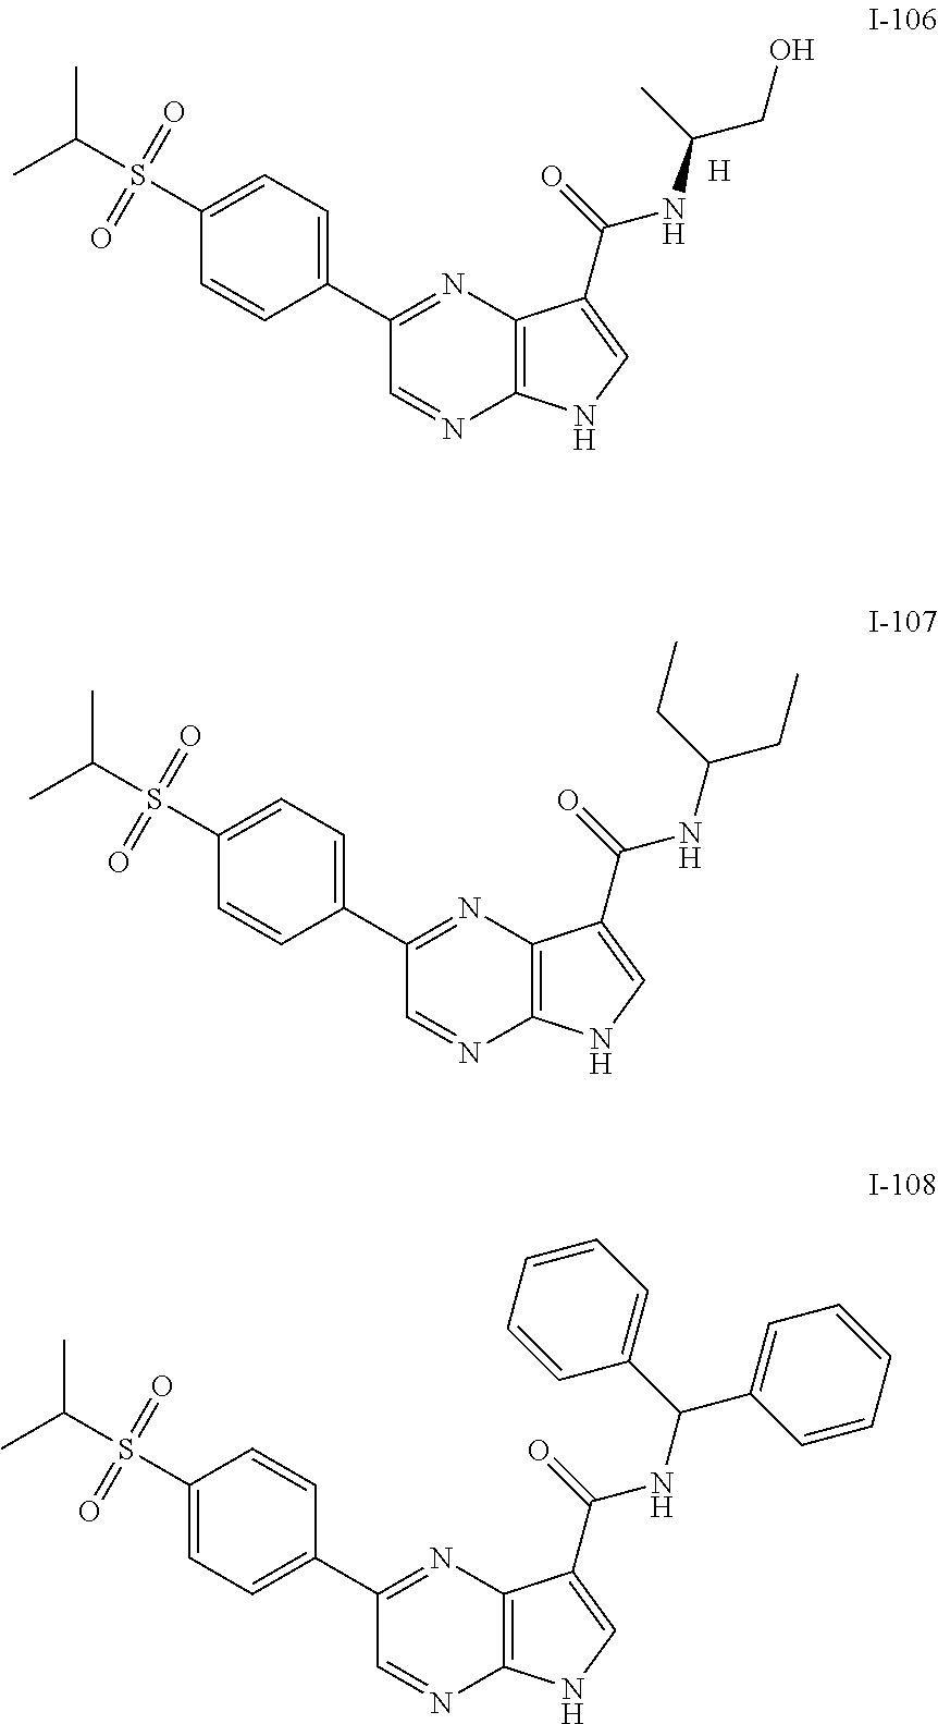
C1(S(C(C)C)(=O)=O)=CC=C(C2=NC3=C(N=C2)NC=C3C(=O)NC(CO)C)C=C1.[H].C1(S(C(C)C)(=O)=O)=CC=C(C2=NC3=C(N=C2)NC=C3C(=O)NC(CC)CC)C=C1.C1(S(C(C)C)(=O)=O)=CC=C(C2=NC3=C(N=C2)NC=C3C(=O)NC(C2=CC=CC=C2)C2=CC=CC=C2)C=C1
